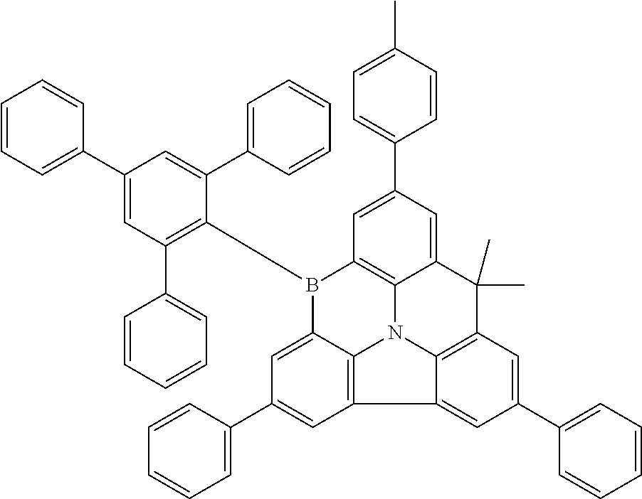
C1(C2=CC(C3=CC=CC=C3)=C(B3C4=CC(C5=CC=CC=C5)=CC5=C4N4C6=C3C=C(C3=CC=C(C)C=C3)C=C6C(C)(C)C3=C4C5=CC(C4=CC=CC=C4)=C3)C(C3=CC=CC=C3)=C2)=CC=CC=C1
